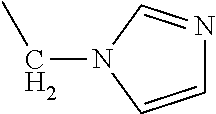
C1=CN(CC)C=N1
